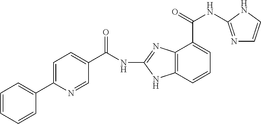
C12=C(C=CC=C1C(NC1=NC=CN1)=O)NC(NC(C1=CC=C(C3=CC=CC=C3)N=C1)=O)=N2
